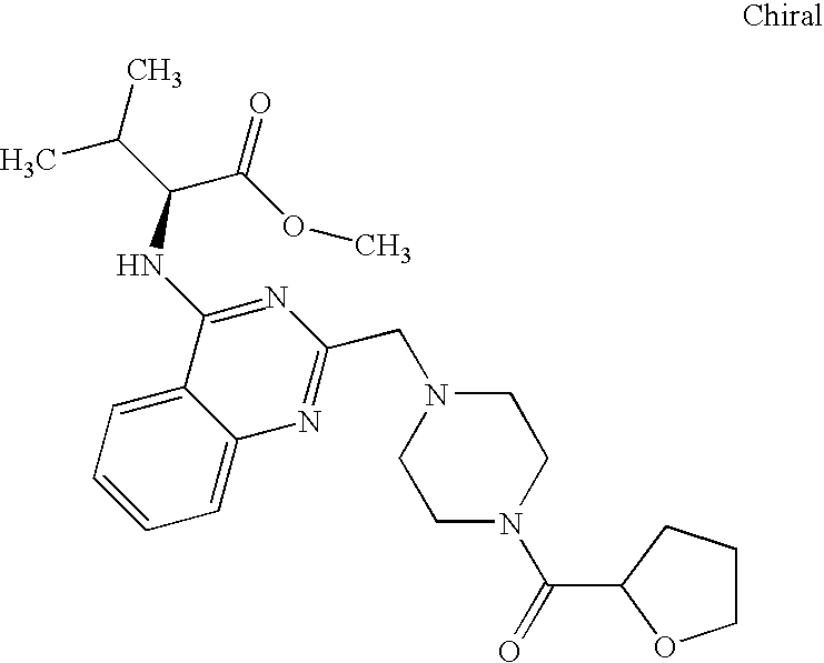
C1=CC=C2C(=C1)C(NC(C(=O)OC)C(C)C)=NC(CN1CCN(C(=O)C3CCCO3)CC1)=N2
